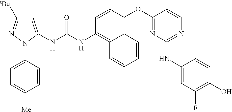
C1=CN=C(NC2=CC(F)=C(O)C=C2)N=C1OC1=C2C(=C(NC(NC3=CC([tBu])=NN3C3=CC=C([Me])C=C3)=O)C=C1)C=CC=C2
